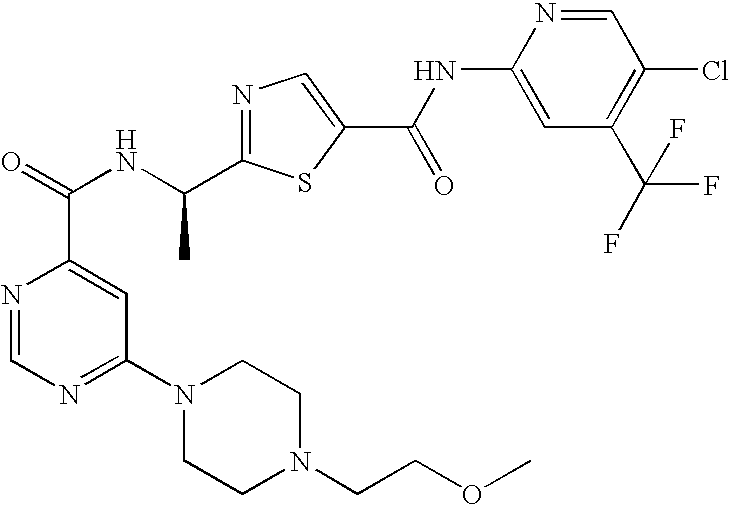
N1=C(C(NC(=O)C2=CC(N3CCN(CCOC)CC3)=NC=N2)C)SC(C(NC2=CC(C(F)(F)F)=C(Cl)C=N2)=O)=C1
